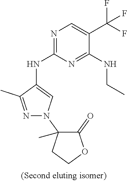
N1=C(NC2=CN(C3(C)C(=O)OCC3)N=C2C)N=C(NCC)C(C(F)(F)F)=C1
